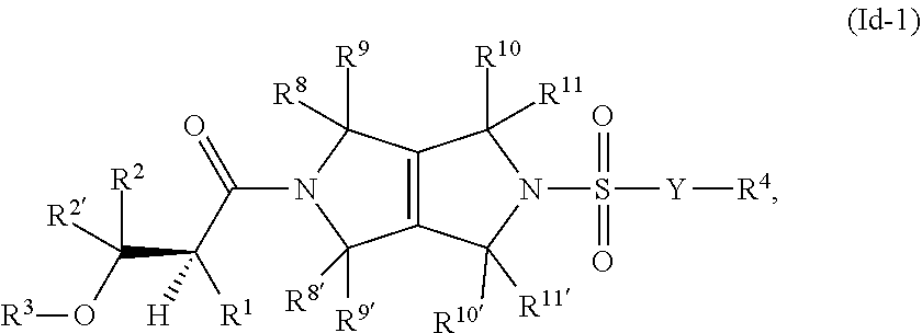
[R3]OC([R2])([R2])C([H])([R1])C(=O)N1C([R9])([R8])C2=C(C1([R9])[R8])C([R10])([R11])N(S([Y][R4])(=O)=O)C2([R10])[R11]
